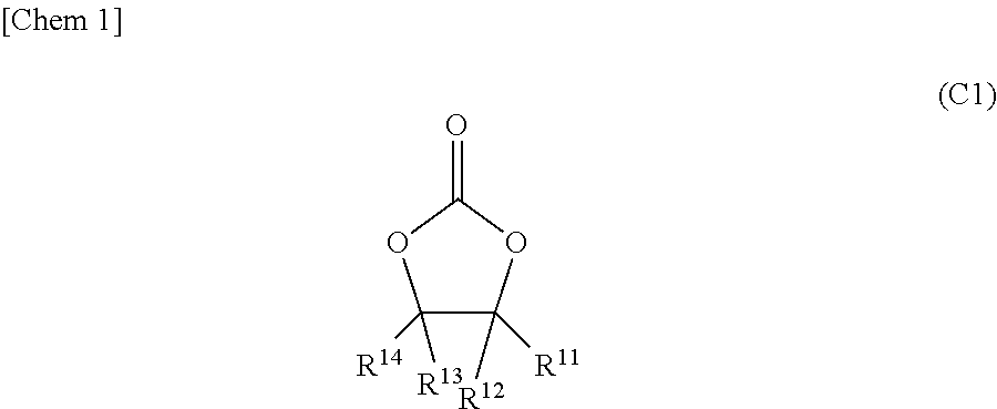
C1([R13])([R14])C([R12])([R11])OC(=O)O1
